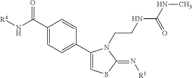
C1(C(N[R4])=O)=CC=C(C2=CSC(=N[R1])N2CCNC(NC)=O)C=C1
